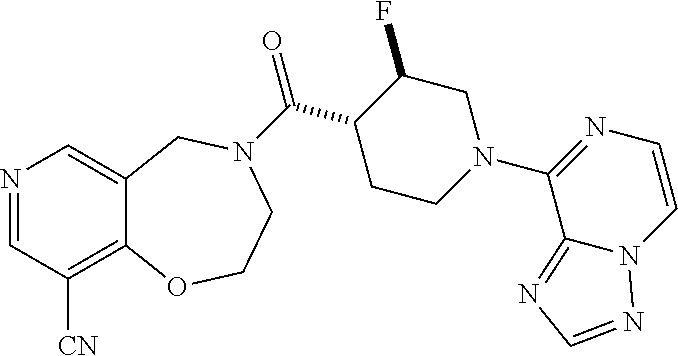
N1=CC([CN])=C2C(=C1)CN(C(C1CCN(C3=NC=CN4C3=NC=N4)CC1F)=O)CCO2
